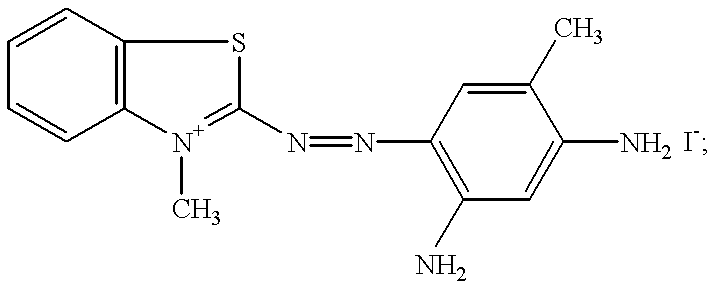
C1=CC2=C(C=C1)SC(N=NC1=C(N)C=C(N)C(C)=C1)=[N+]2C
